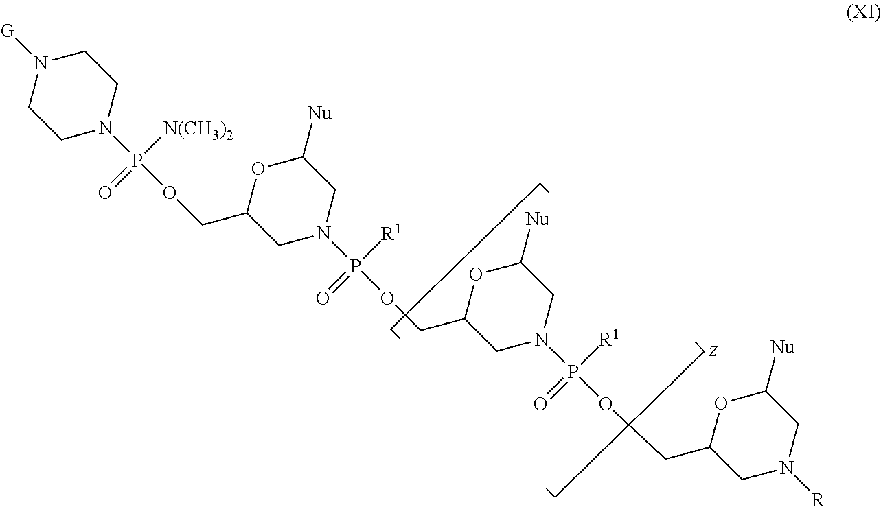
[G]N1CCN(P([N(CH3)2])(=O)OCC2CN(P([R1])(=O)OCC3CN(P([R1])(=O)OCC4CN([R])CC([Nu])O4)CC([Nu])O3)CC([Nu])O2)CC1
